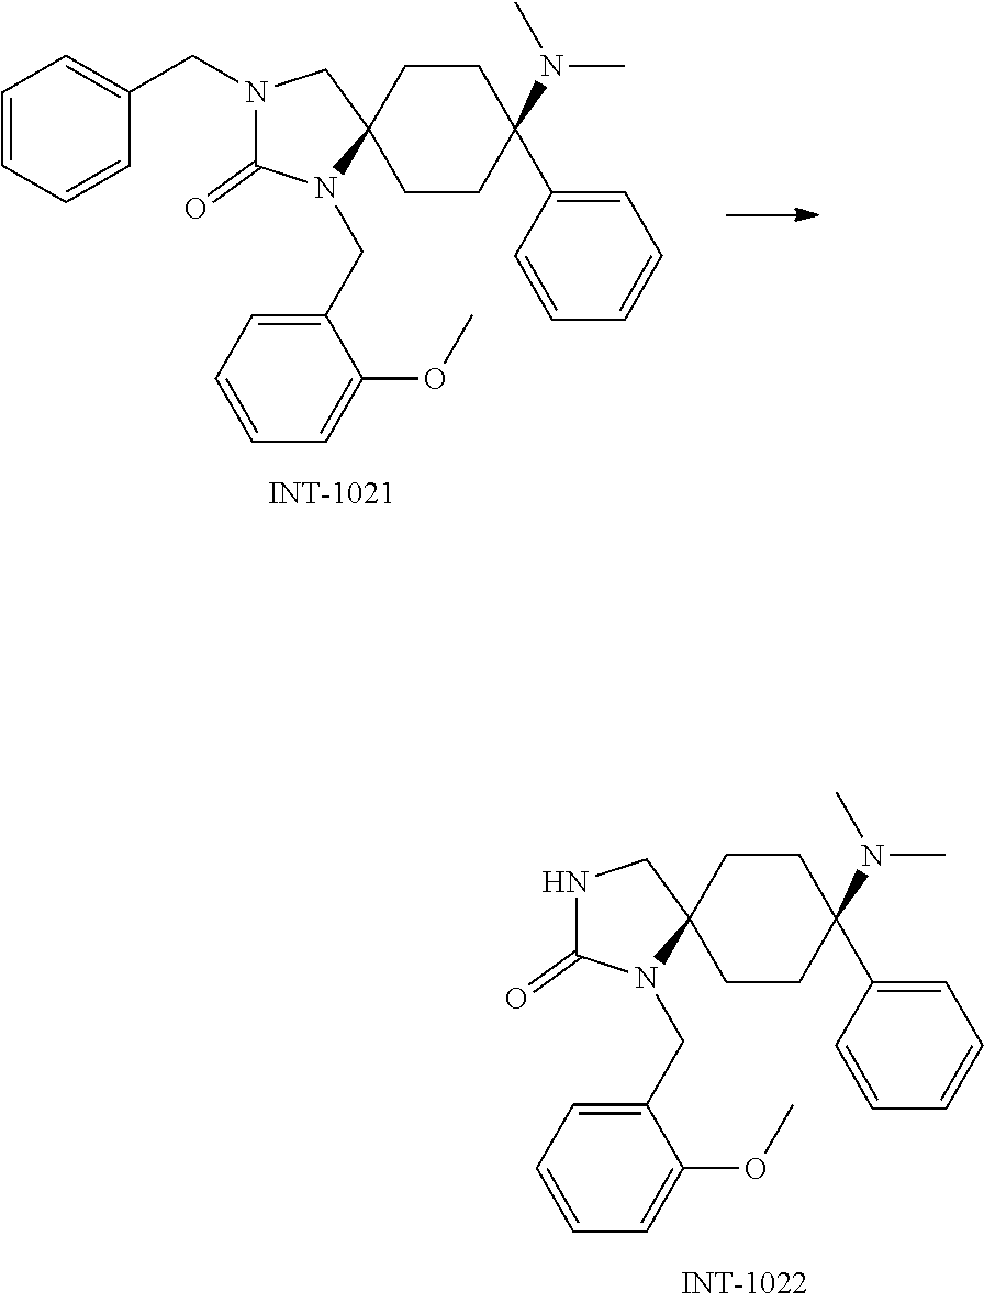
N1(CC2=CC=CC=C2)C(=O)N(CC2=CC=CC=C2OC)C2(C1)CCC(N(C)C)(C1=CC=CC=C1)CC2.N1C(=O)N(CC2=CC=CC=C2OC)C2(C1)CCC(N(C)C)(C1=CC=CC=C1)CC2
